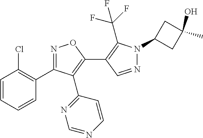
N1=CC(C2=C(C3=NC=NC=C3)C(C3=C(Cl)C=CC=C3)=NO2)=C(C(F)(F)F)N1C1CC(O)(C)C1
